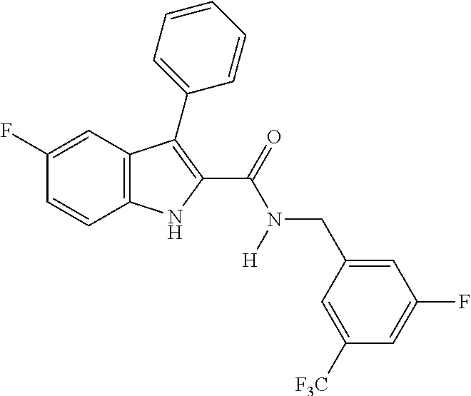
C1(F)=CC2=C(C=C1)NC(C(=O)N(CC1=CC(F)=CC([F3C])=C1)[H])=C2C1=CC=CC=C1
